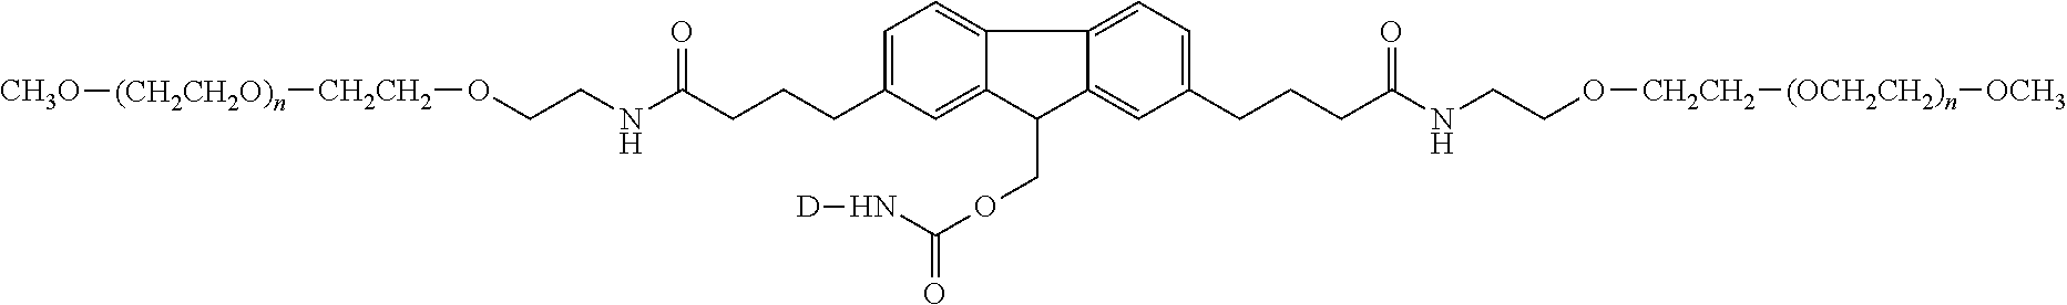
C1=C(CCCC(NCCO[CH2CH2][(CH2CH2O)n][CH3O])=O)C=C2C(=C1)C1=CC=C(CCCC(NCCO[CH2CH2][(OCH2CH2)n][OCH3])=O)C=C1C2COC(N[D])=O
